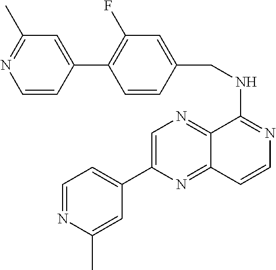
C12=NC=C(C3=CC=NC(C)=C3)N=C1C=CN=C2NCC1=CC(F)=C(C2=CC(C)=NC=C2)C=C1
